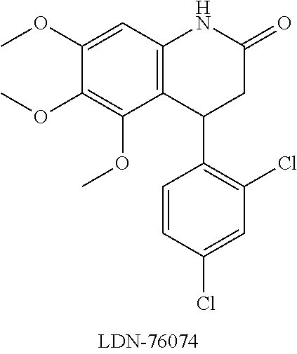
C12=C(C=C(OC)C(OC)=C1OC)NC(=O)CC2C1=C(Cl)C=C(Cl)C=C1
